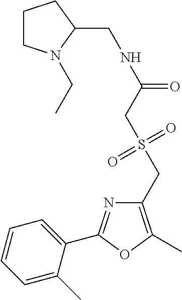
C1=CC=C(C)C(C2=NC(CS(CC(NCC3CCCN3CC)=O)(=O)=O)=C(C)O2)=C1
